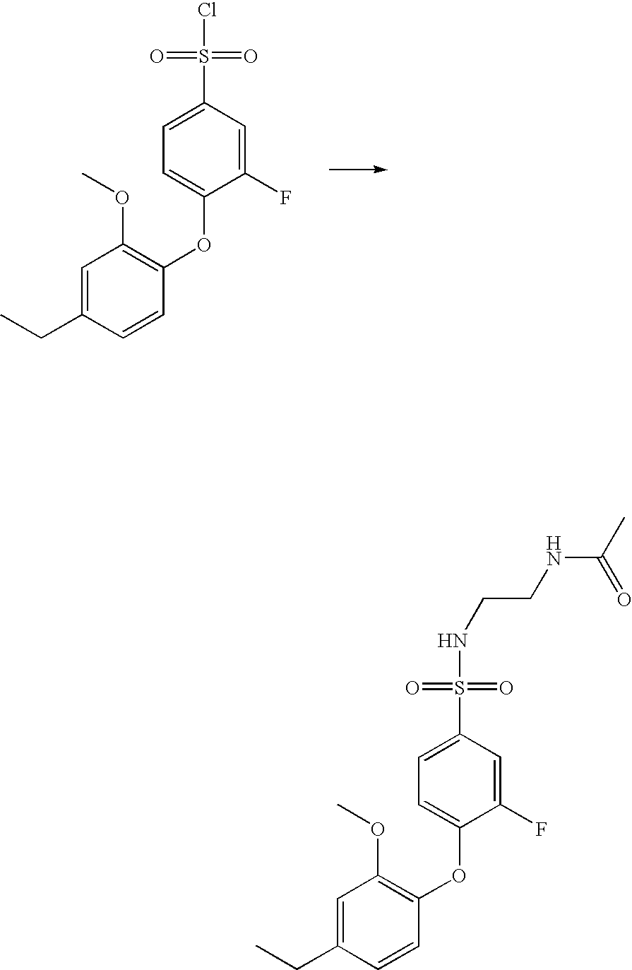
C(C1=CC(OC)=C(OC2=CC=C(S(Cl)(=O)=O)C=C2F)C=C1)C.C(C1=CC(OC)=C(OC2=CC=C(S(NCCNC(=O)C)(=O)=O)C=C2F)C=C1)C
